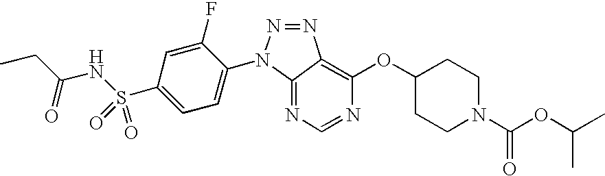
C1=C(F)C(N2N=NC3=C(OC4CCN(C(OC(C)C)=O)CC4)N=CN=C23)=CC=C1S(NC(CC)=O)(=O)=O
